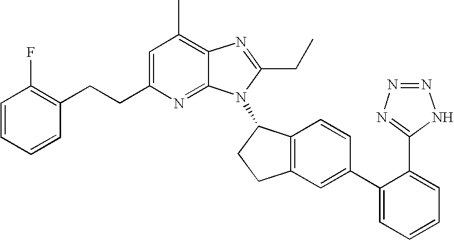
C1=C(CCC2=C(F)C=CC=C2)N=C2C(=C1C)N=C(CC)N2C1C2=C(CC1)C=C(C1=CC=CC=C1C1=NN=NN1)C=C2
